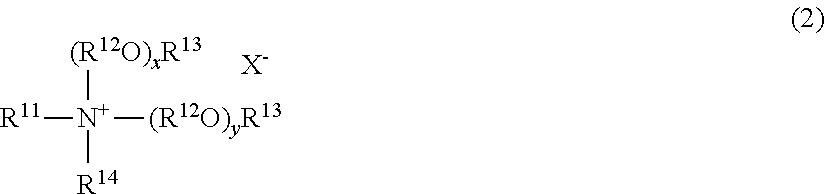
[R11][N+]([(R12O)yR13])([(R12O)xR13])[R14].[X-]
